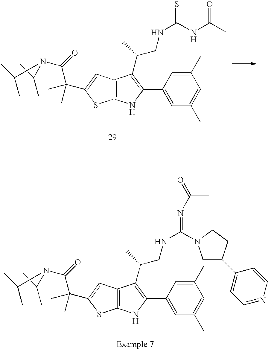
C12=C(NC(C3=CC(C)=CC(C)=C3)=C1C(CNC(N1CC(C3=CC=NC=C3)CC1)=NC(=O)C)C)SC(C(C(=O)N1C3CCC1CC3)(C)C)=C2.C12=C(NC(C3=CC(C)=CC(C)=C3)=C1C(CNC(NC(C)=O)=S)C)SC(C(C(=O)N1C3CCC1CC3)(C)C)=C2
